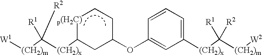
[W1][(CH2)m]C([(CH2)x]C1CC(OC2=CC([(CH2)x]C([(CH2)m][W2])([R1])[R2])=CC=C2)CC[p(H2C)]1)([R1])[R2]
